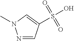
N1=CC(S(O)(=O)=O)=CN1C
